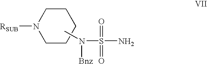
C1N([RSUB])CCCC1.CN([Bnz])S(=O)(=O)N
